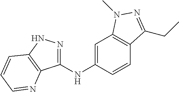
C1(NC2=CC3=C(C=C2)C(CC)=NN3C)=NNC2=C1N=CC=C2
